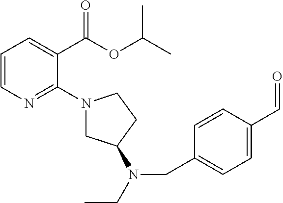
C1=CN=C(N2CC(N(CC)CC3=CC=C(C=O)C=C3)CC2)C(C(OC(C)C)=O)=C1
